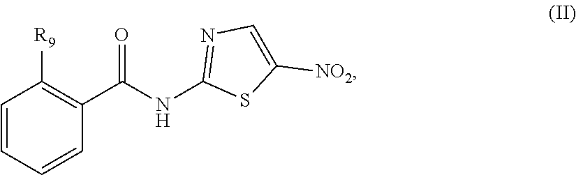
C1=CC=CC(C(NC2=NC=C([NO2])S2)=O)=C1[R9]
